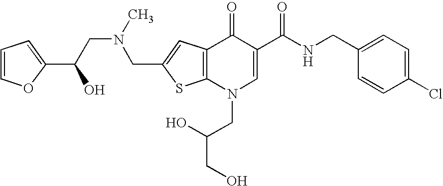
C(C1=CC2=C(S1)N(CC(O)CO)C=C(C(NCC1=CC=C(Cl)C=C1)=O)C2=O)N(CC(O)C1=CC=CO1)C
